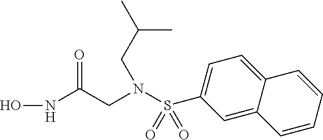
ONC(CN(S(C1=CC=C2C(=C1)C=CC=C2)(=O)=O)CC(C)C)=O
